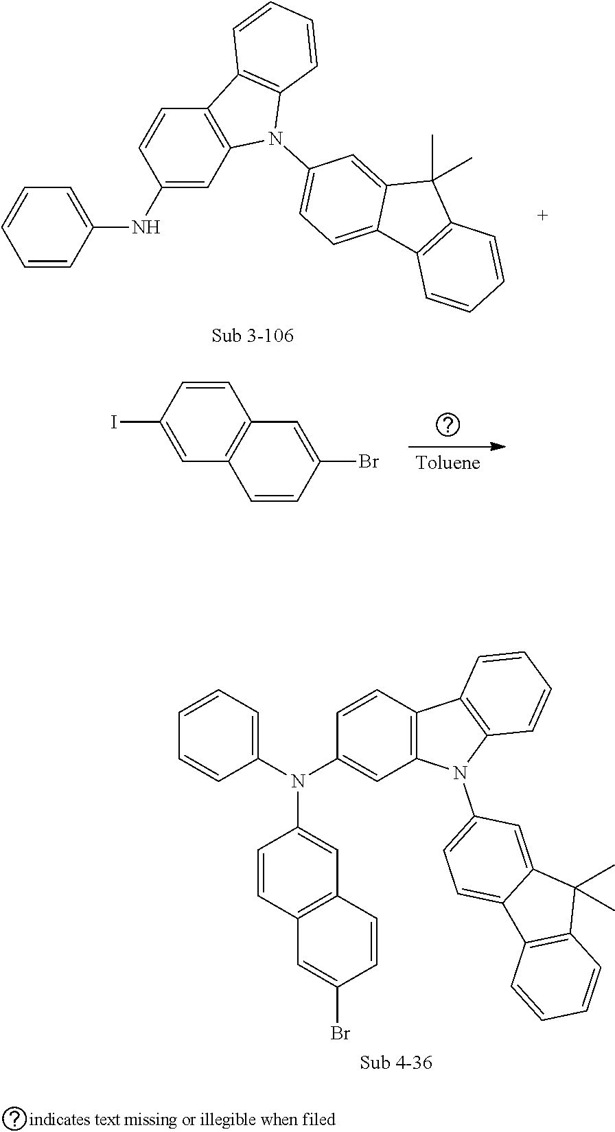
C12=C(C3=C(N1C1=CC=C4C(=C1)C(C)(C)C1=C4C=CC=C1)C=CC=C3)C=CC(NC1=CC=CC=C1)=C2.C1=C(I)C=CC2=C1C=CC(Br)=C2.C1=CC(Br)=CC2=C1C=C(N(C1=CC3=C(C=C1)C1=C(N3C3=CC=C4C(=C3)C(C)(C)C3=C4C=CC=C3)C=CC=C1)C1=CC=CC=C1)C=C2
